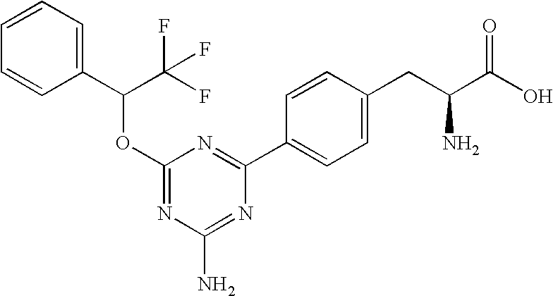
N1=C(OC(C2=CC=CC=C2)C(F)(F)F)N=C(C2=CC=C(CC(C(O)=O)N)C=C2)N=C1N
